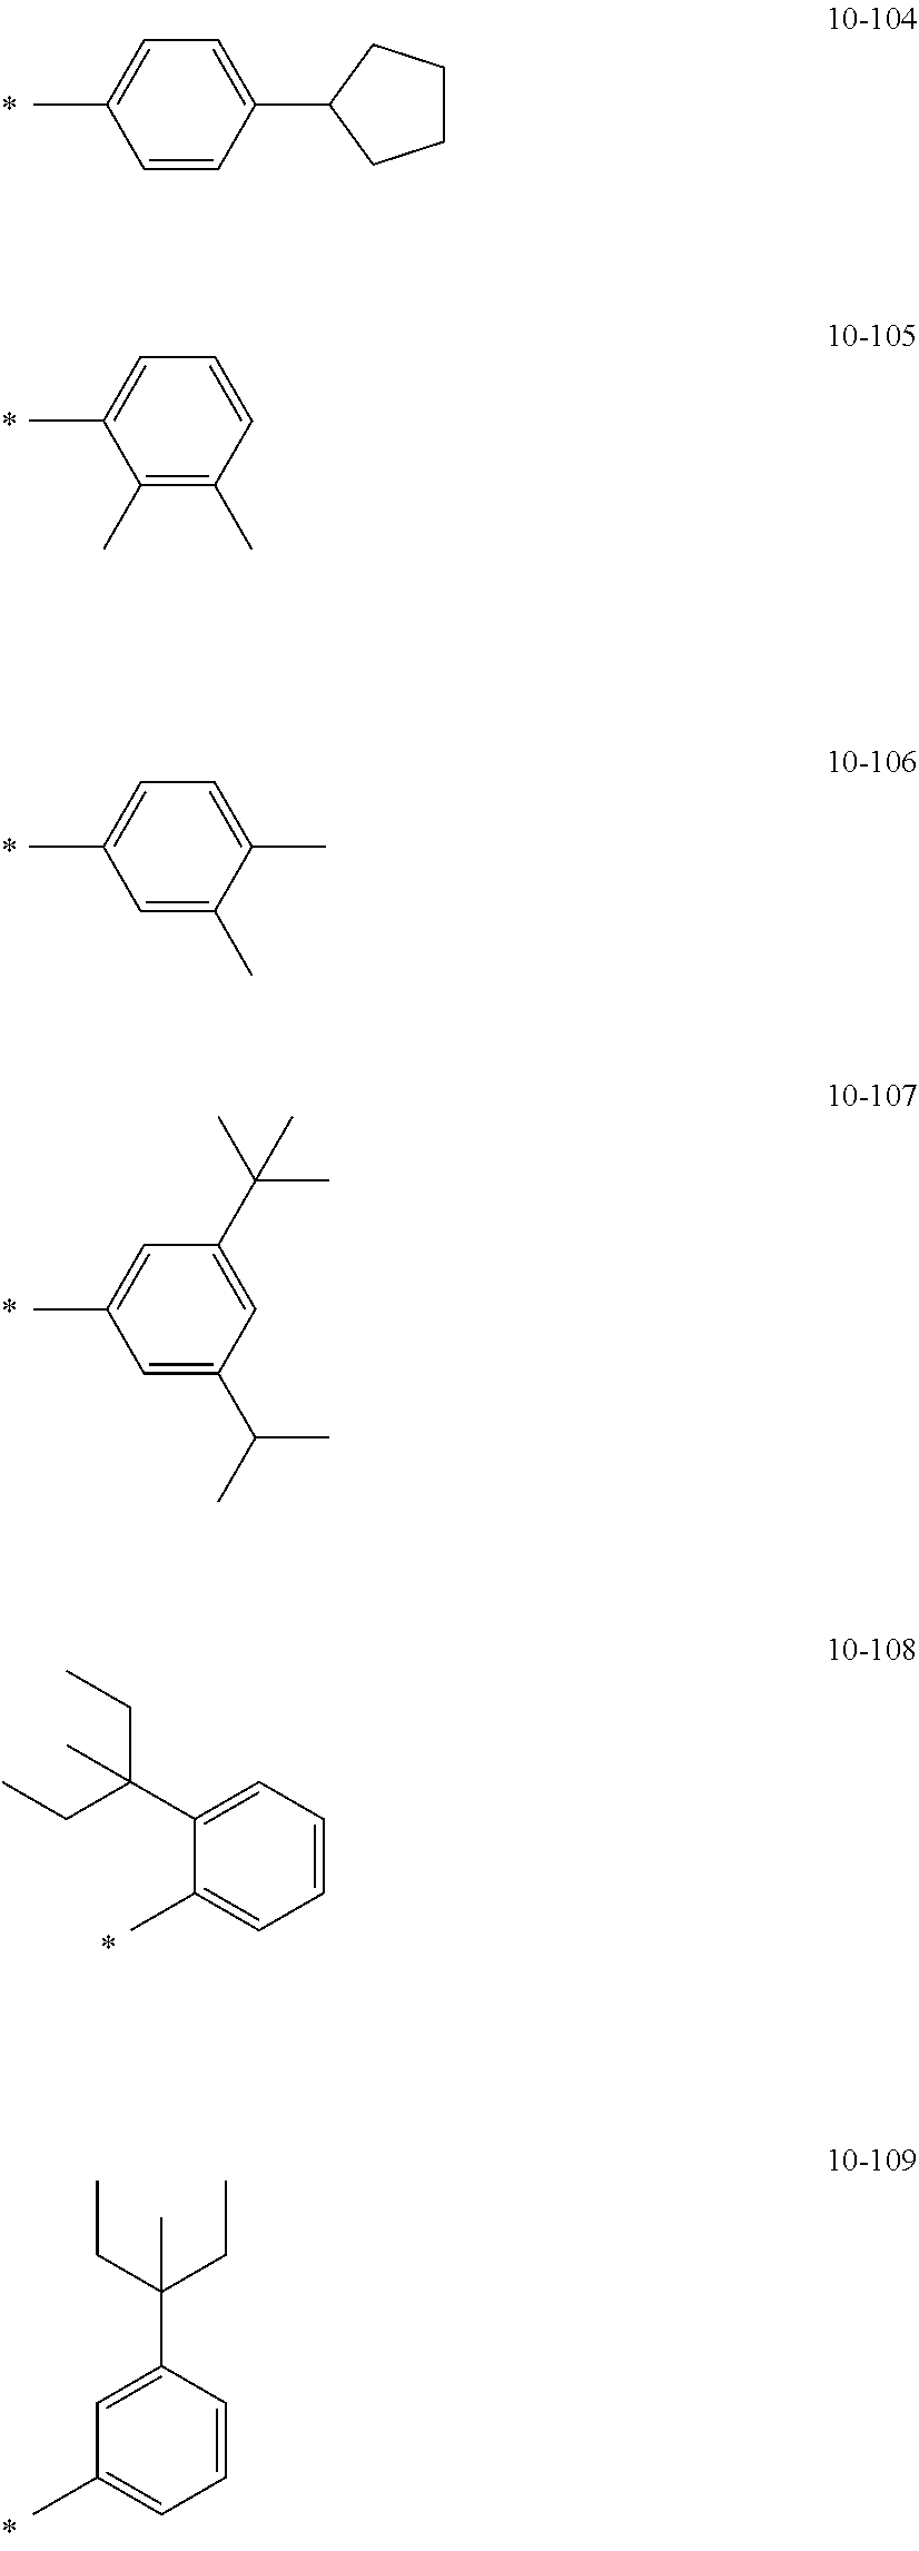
C1=CC(C2CCCC2)=CC=C1C.C1(C)=C(C)C=CC=C1C.C1=C(C)C(C)=CC=C1C.C1=C(C(C)C)C=C(C(C)(C)C)C=C1C.C1=CC=C(C(CC)(CC)C)C(C)=C1.C1=CC(C(CC)(CC)C)=CC(C)=C1
